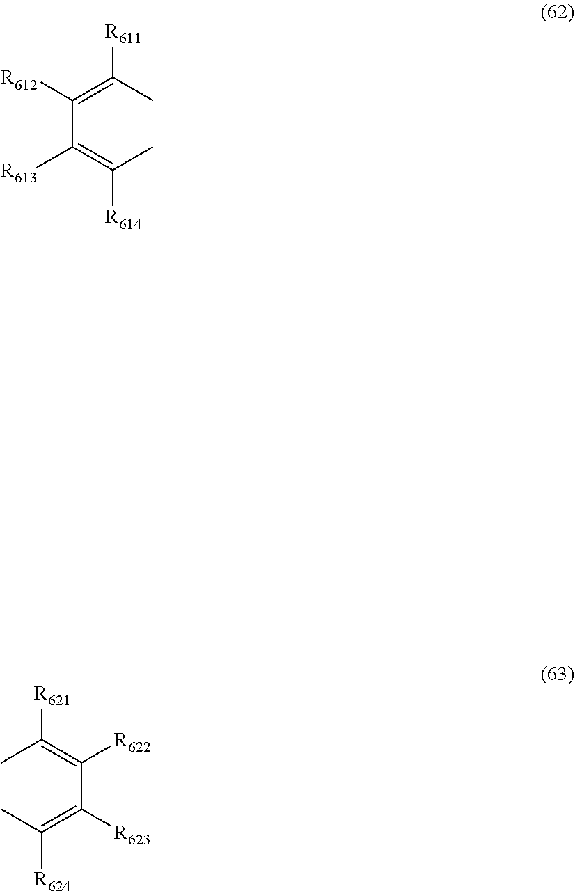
C(C(=C(C)[R614])[R613])(=C(C)[R611])[R612].CC(=C(C(=C(C)[R624])[R623])[R622])[R621]
